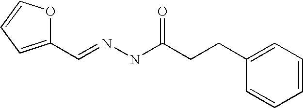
C1(C=NNC(CCC2=CC=CC=C2)=O)=CC=CO1
